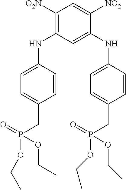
C1([O2N])=C(NC2=CC=C(CP(=O)(OCC)OCC)C=C2)C=C(NC2=CC=C(CP(=O)(OCC)OCC)C=C2)C([NO2])=C1
